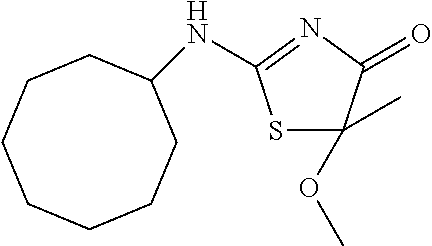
S1C(OC)(C)C(=O)N=C1NC1CCCCCCC1
